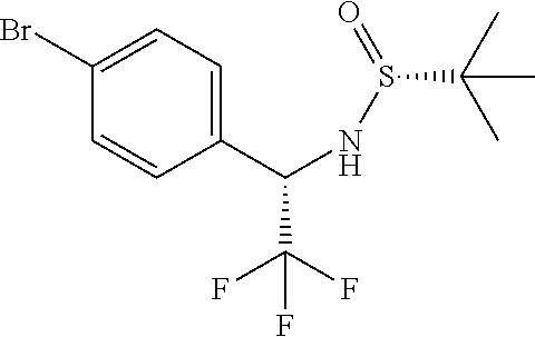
BrC1=CC=C(C(NS(C(C)(C)C)=O)C(F)(F)F)C=C1
